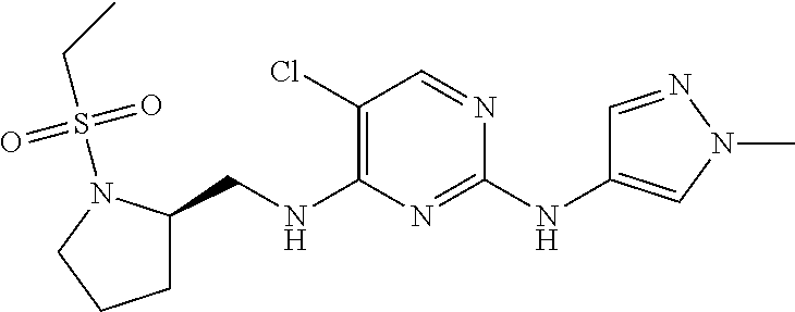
C1(Cl)=C(NCC2CCCN2S(CC)(=O)=O)N=C(NC2=CN(C)N=C2)N=C1
